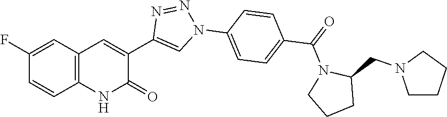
C12=C(C=C(F)C=C1)C=C(C1=CN(C3=CC=C(C(N4CCCC4CN4CCCC4)=O)C=C3)N=N1)C(=O)N2
